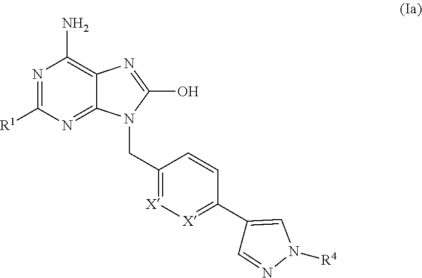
N1=C([R1])N=C2C(=C1N)N=C(O)N2CC1=[X][X]=C(C2=CN([R4])N=C2)C=C1
